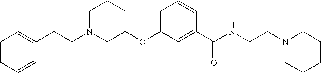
C1N(CC(C2=CC=CC=C2)C)CC(OC2=CC=CC(C(NCCN3CCCCC3)=O)=C2)CC1
